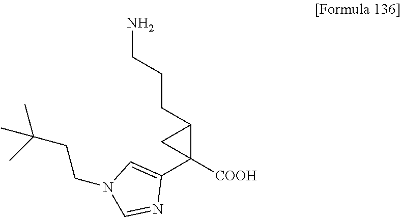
C1(C2([COOH])C(CCCN)C2)=CN(CCC(C)(C)C)C=N1
